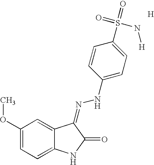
C1(OC)=CC=C2C(=C1)C(=NNC1=CC=C(S(=O)(=O)N[H])C=C1)C(=O)N2.[H]
